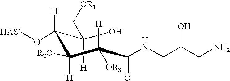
OC(C([H])(O[HAS])C([H])([R2O])C(C(=O)NCC(CN)O)([H])[OR3])([H])C[OR1]
